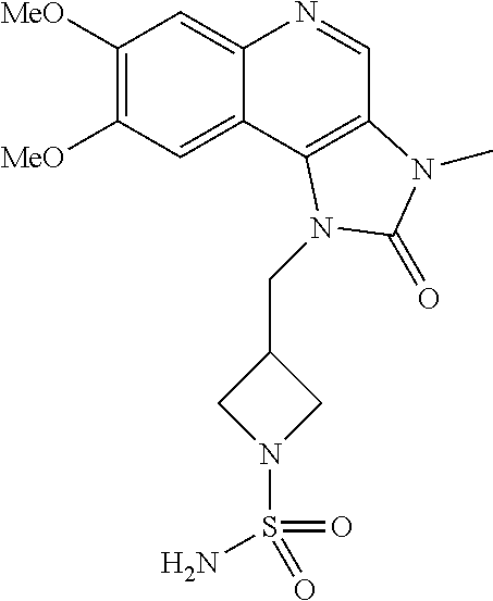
C1([MeO])=C([MeO])C=C2C(=C1)N=CC1=C2N(CC2CN(S(=O)(=O)N)C2)C(=O)N1C
